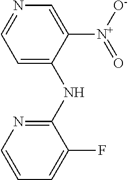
C1=C(NC2=NC=CC=C2F)C([N+]([O-])=O)=CN=C1
